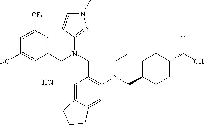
C1([NC])=CC(CN(CC2=C(N(CC3CCC(C(O)=O)CC3)CC)C=C3C(=C2)CCC3)C2=NN(C)C=C2)=CC([CF3])=C1.Cl
